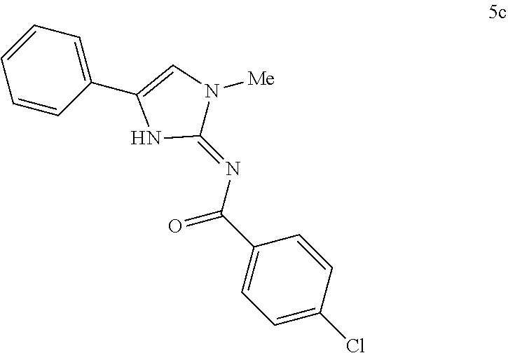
C1=C(Cl)C=CC(C(N=C2N([Me])C=C(C3=CC=CC=C3)N2)=O)=C1
